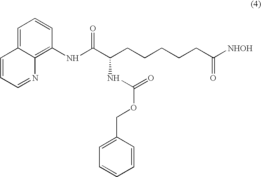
C1=C2C(=C(NC(C(CCCCCC([NHOH])=O)NC(OCC3=CC=CC=C3)=O)=O)C=C1)N=CC=C2
